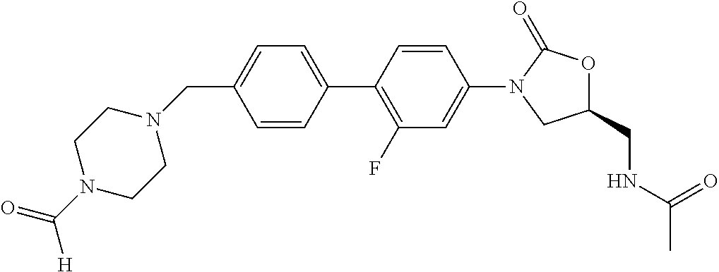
C(C1=CC=C(C2=C(F)C=C(N3C(=O)OC(CNC(C)=O)C3)C=C2)C=C1)N1CCN(C(=O)[H])CC1
